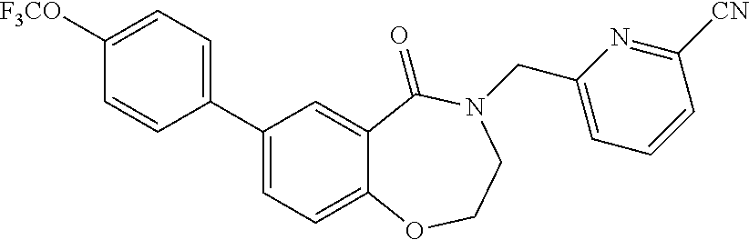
C1(C2=CC=C3C(=C2)C(=O)N(CC2=CC=CC([CN])=N2)CCO3)=CC=C([F3CO])C=C1
